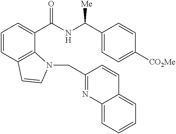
C1=CC2=C(C(C(NC(C3=CC=C([CO2Me])C=C3)[Me])=O)=C1)N(CC1=NC3=CC=CC=C3C=C1)C=C2
